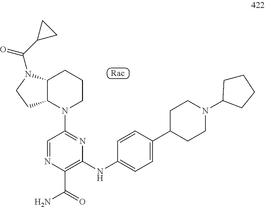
C12C(N(C3=NC(NC4=CC=C(C5CCN(C6CCCC6)CC5)C=C4)=C(C(=O)N)N=C3)CCC1)CCN2C(C1CC1)=O
